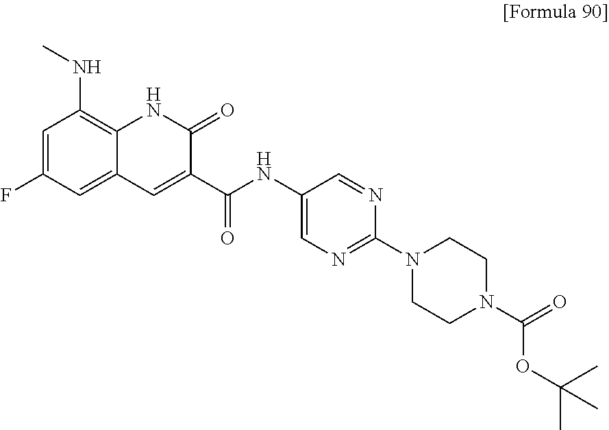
C1=C(F)C=C2C(=C1NC)NC(=O)C(C(NC1=CN=C(N3CCN(C(=O)OC(C)(C)C)CC3)N=C1)=O)=C2
